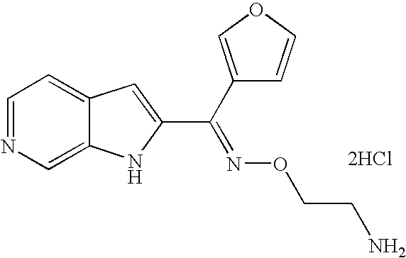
C1=NC=C2C(=C1)C=C(C(C1=COC=C1)=NOCCN)N2.[2HCl]
